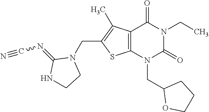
C12=C(N(CC3OCCC3)C(=O)N(CC)C1=O)SC(CN1C(=NC#N)NCC1)=C2C
